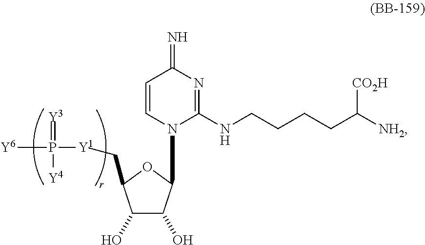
C1(O)C(O)C(N2C(NCCCCC([NH2])[CO2H])=NC(=N)C=C2)OC1C[Y1]P([Y6])(=[Y3])[Y4]
